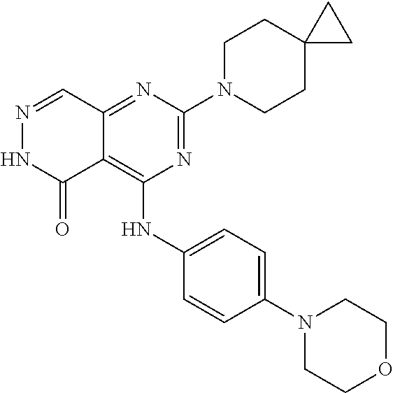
N1=C(N2CCC3(CC2)CC3)N=C2C(=C1NC1=CC=C(N3CCOCC3)C=C1)C(=O)NN=C2
